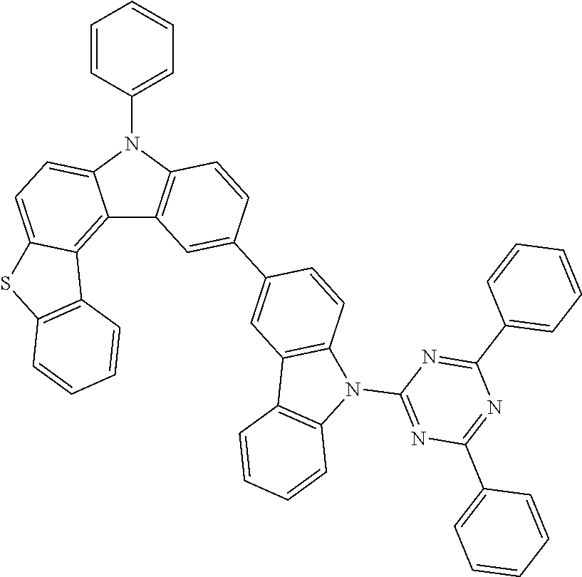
C12=C3C(=CC=C1N(C1=CC=CC=C1)C1=C2C=C(C2=CC4=C(C=C2)N(C2=NC(C5=CC=CC=C5)=NC(C5=CC=CC=C5)=N2)C2=C4C=CC=C2)C=C1)SC1=C3C=CC=C1
